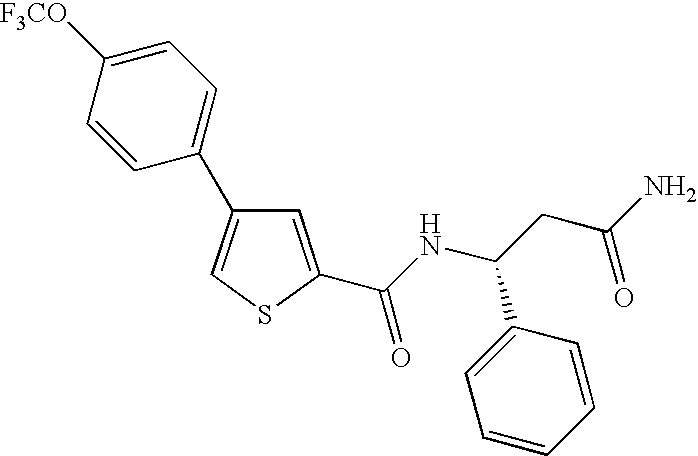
C1=C(C(NC(CC(=O)N)C2=CC=CC=C2)=O)SC=C1C1=CC=C([F3CO])C=C1
